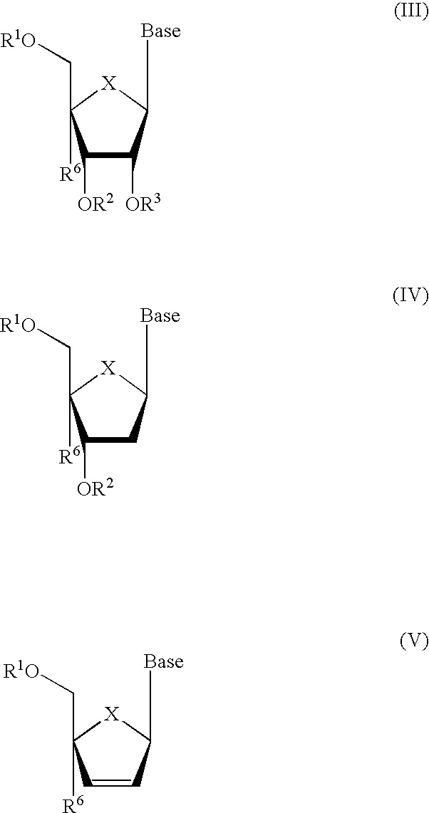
C1([OR2])C([OR3])C([Base])[X]C1(C[R1O])[R6].C1([OR2])CC([Base])[X]C1(C[R1O])[R6].C1=CC([Base])[X]C1(C[R1O])[R6]
